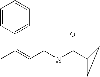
C(=CCNC(C1CC1)=O)(C1=CC=CC=C1)C
